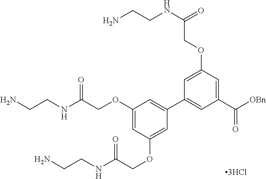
C1(OCC(NCCN)=O)=CC(OCC(NCCN)=O)=CC(C2=CC(C([OBn])=O)=CC(OCC(=O)NCCN)=C2)=C1
